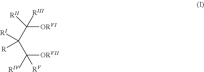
[ORVI]C(C(C([ORVII])([RIV])[RV])([RI])[R])([RIII])[RII]
